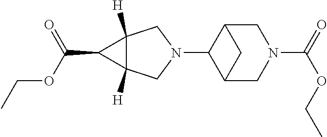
N1(C2C3CN(C(=O)OCC)CC2C3)CC2([H])C([H])(C1)C2C(OCC)=O
